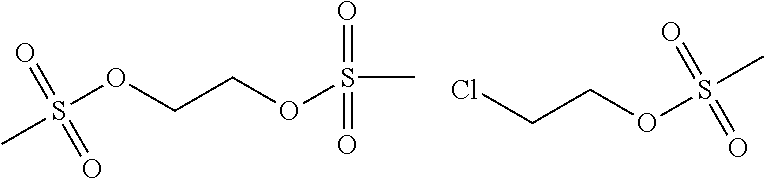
S(OCCOS(C)(=O)=O)(C)(=O)=O.S(OCCCl)(C)(=O)=O
